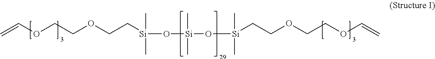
C=COCCOCC[Si](O[Si](O[Si](CCOCCOC=C)(C)C)(C)C)(C)C
